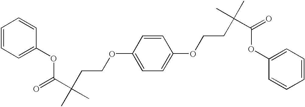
C1=CC=C(OC(=O)C(C)(CCOC2=CC=C(OCCC(C)(C)C(OC3=CC=CC=C3)=O)C=C2)C)C=C1
